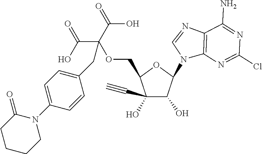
C1(C#C)(O)C(O)C(N2C3=C(N=C2)C(N)=NC(Cl)=N3)OC1COC(C(O)=O)(C(O)=O)CC1=CC=C(N2C(=O)CCCC2)C=C1
